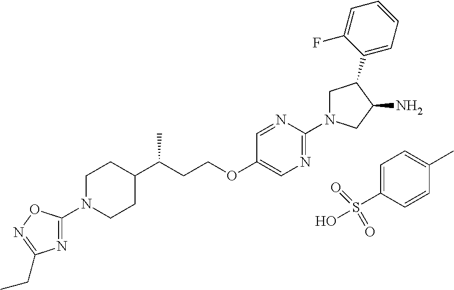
N1=C(N2CC(C3=CC=CC=C3F)C(N)C2)N=CC(OCCC(C2CCN(C3=NC(CC)=NO3)CC2)C)=C1.C1=C(S(O)(=O)=O)C=CC(C)=C1
